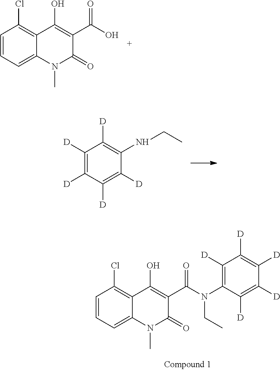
C1=CC=C2C(=C1Cl)C(O)=C(C(O)=O)C(=O)N2C.C1([D])=C([D])C([D])=C([D])C(NCC)=C1[D].C1=CC=C2C(=C1Cl)C(O)=C(C(N(CC)C1=C([D])C([D])=C([D])C([D])=C1[D])=O)C(=O)N2C
